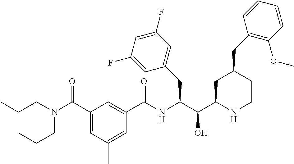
C1(CC(C(C2CC(CC3=C(OC)C=CC=C3)CCN2)O)NC(C2=CC(C(N(CCC)CCC)=O)=CC(C)=C2)=O)=CC(F)=CC(F)=C1
